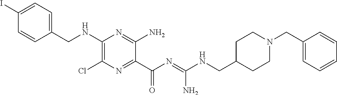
C1=C(I)C=CC(CNC2=C(Cl)N=C(C(N=C(NCC3CCN(CC4=CC=CC=C4)CC3)N)=O)C(N)=N2)=C1
